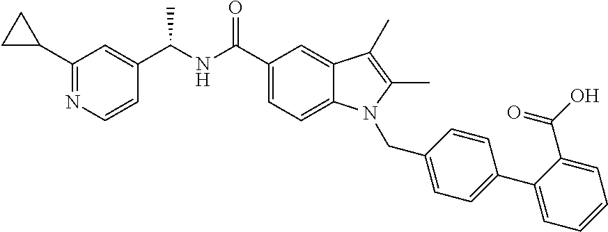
C1(C2CC2)=NC=CC(C(NC(C2=CC=C3C(=C2)C(C)=C(C)N3CC2=CC=C(C3=CC=CC=C3C(O)=O)C=C2)=O)C)=C1
